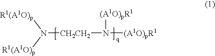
N([CH2CH2]N([(A1O)pR1])[(A1O)pR1])([R1(A1O)p])[R1(A1O)p]
